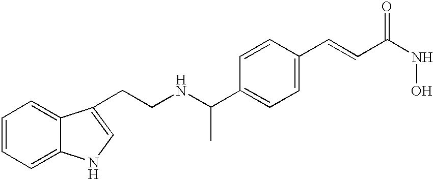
C1=CC=C2C(=C1)C(CCNC(C1=CC=C(C=CC(NO)=O)C=C1)C)=CN2
